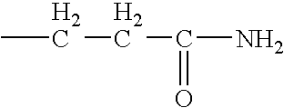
C(CC(=O)N)C
